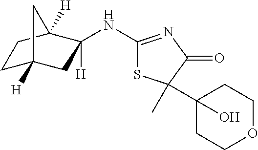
C1C2([H])CC(NC3=NC(=O)C(C)(C4(O)CCOCC4)S3)([H])C([H])(C1)C2
